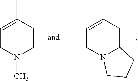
C1=C(C)CCN(C)C1.C1=C(C)CC2N(C1)CCC2
